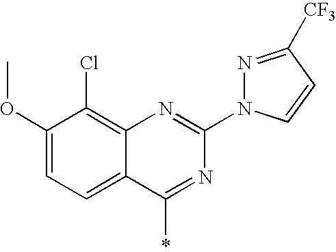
C1(OC)=CC=C2C(=C1Cl)N=C(N1N=C([CF3])C=C1)N=C2*
